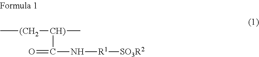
C[(CH2][CH)](C)C(=O)N[R1][SO3R2]
